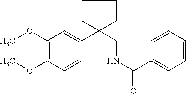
C1=CC(OC)=C(OC)C=C1C1(CNC(=O)C2=CC=CC=C2)CCCC1
